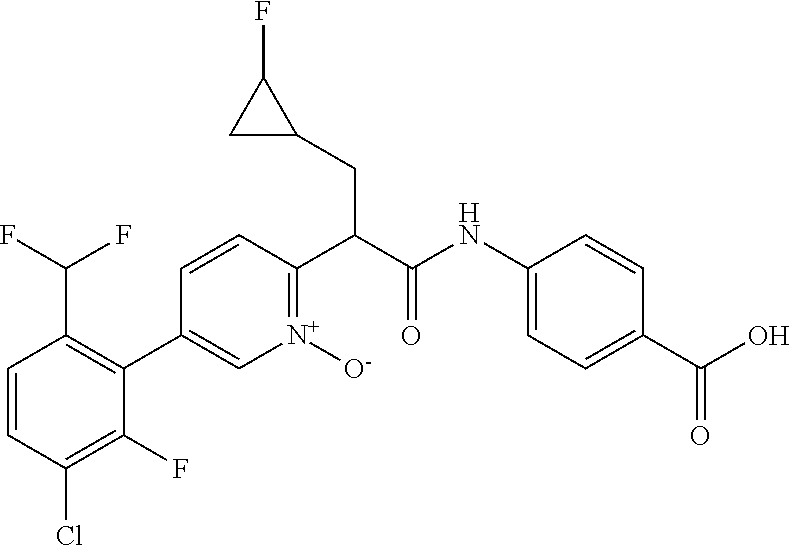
C1=CC(Cl)=C(F)C(C2=C[N+]([O-])=C(C(CC3C(F)C3)C(=O)NC3=CC=C(C(O)=O)C=C3)C=C2)=C1C(F)F
